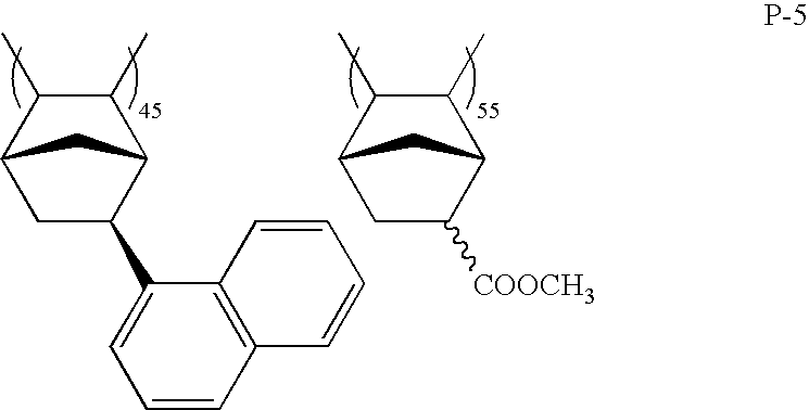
C1(C)C(C)C2CC(C3=CC=CC4=C3C=CC=C4)C1C2.C1(C)C(C)C2CC([COOCH3])C1C2
